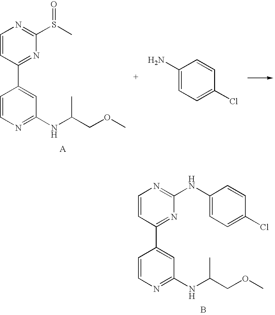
C1=CC(C2=CC(NC(C)COC)=NC=C2)=NC(NC2=CC=C(Cl)C=C2)=N1.B.C1=CC(C2=CC(NC(C)COC)=NC=C2)=NC(S(C)=O)=N1.C1(N)=CC=C(Cl)C=C1
